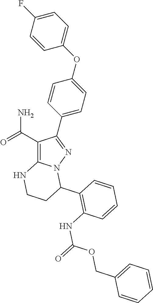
C1(C(=O)N)=C2N(N=C1C1=CC=C(OC3=CC=C(F)C=C3)C=C1)C(C1=C(NC(=O)OCC3=CC=CC=C3)C=CC=C1)CCN2
